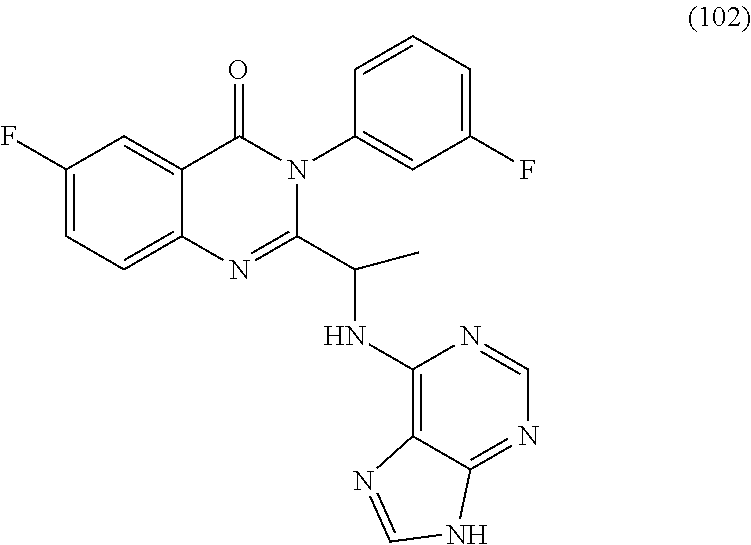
C1(F)=CC=C2C(=C1)C(=O)N(C1=CC(F)=CC=C1)C(C(NC1=C3C(=NC=N1)NC=N3)C)=N2
